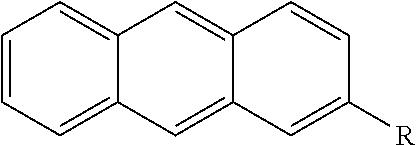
C1=CC=C2C(=C1)C=C1C(=C2)C=C([R])C=C1
